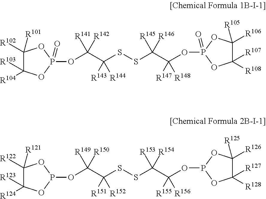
C1([R102])([R101])C([R103])([R104])OP(OC([R142])([R141])C(SSC([R146])([R145])C([R148])([R147])OP2(=O)OC([R106])([R105])C([R107])([R108])O2)([R144])[R143])(=O)O1.C1([R122])([R121])C([R123])([R124])OP(OC([R150])([R149])C(SSC([R154])([R153])C([R156])([R155])OP2OC([R126])([R125])C([R127])([R128])O2)([R152])[R151])O1
